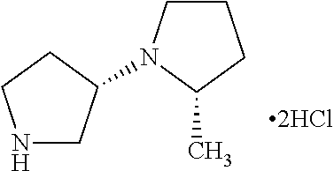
C1CN(C2CNCC2)C(C)C1
